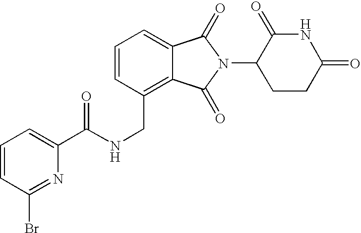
N(CC1=C2C(=CC=C1)C(=O)N(C1CCC(=O)NC1=O)C2=O)C(C1=CC=CC(Br)=N1)=O
